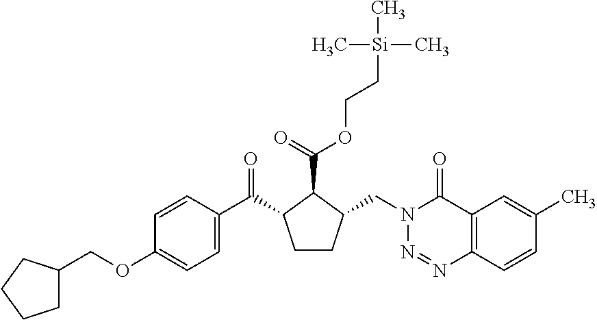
C1(COC2=CC=C(C(=O)C3CCC(CN4N=NC5=C(C4=O)C=C(C)C=C5)C3C(OCC[Si](C)(C)C)=O)C=C2)CCCC1
